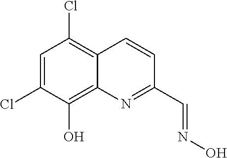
C1=C(Cl)C(O)=C2C(=C1Cl)C=CC(C=NO)=N2
